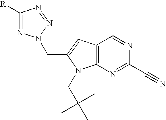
C1([R])=NN(CC2=CC3=C(N2CC(C)(C)C)N=C(C#N)N=C3)N=N1
